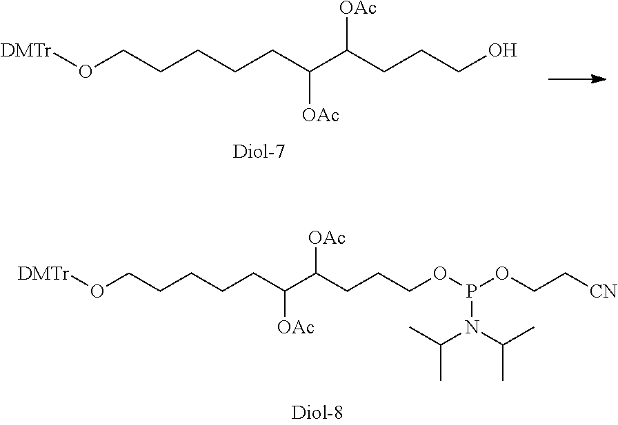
[DMTr]OCCCCCC(C(CCCOP(OCC[CN])N(C(C)C)C(C)C)[OAc])[OAc].[DMTr]OCCCCCC(C(CCCO)[OAc])[OAc]
